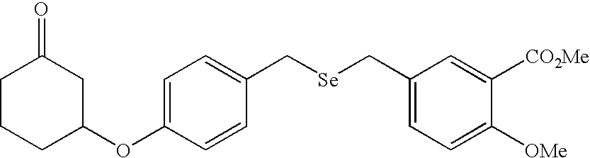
C1=C(OC2CCCC(=O)C2)C=CC(C[Se]CC2=CC=C([OMe])C([CO2Me])=C2)=C1
